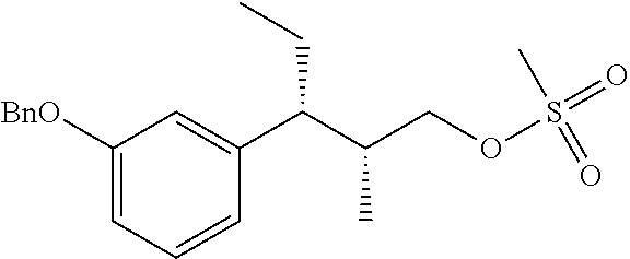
C1([BnO])=CC=CC(C(C(COS(C)(=O)=O)C)CC)=C1
